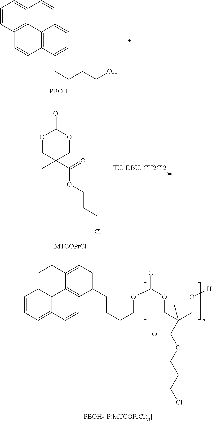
C1=CC2=C3C(=C1)C=CC1=CC=C(CCCCO)C(=C31)C=C2.[PBOH].O1CC(C)(C(OCCCCl)=O)COC1=O.[MTCOPrCl].C1(CCCCOC(=O)OCC(CO[H])(C)C(OCCCCl)=O)=CC=C2C3=C1C=CC1=CC=CC(=CC2)C31
